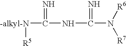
[-alkyl-N](C(NC(N([R6])[R7])=N)=N)[R5]
